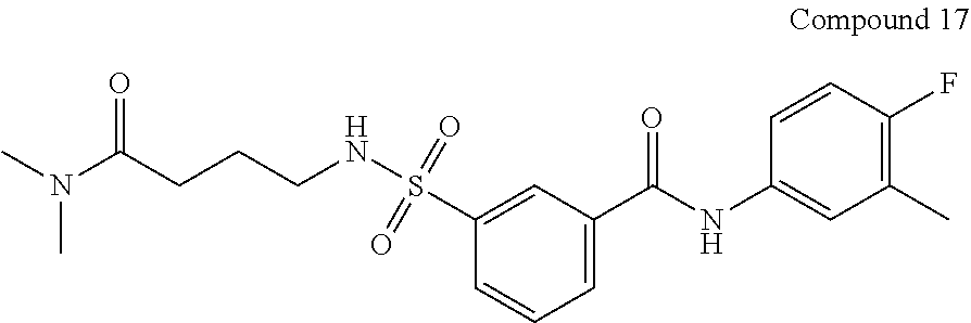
C1=C(S(NCCCC(N(C)C)=O)(=O)=O)C=CC=C1C(NC1=CC(C)=C(F)C=C1)=O
